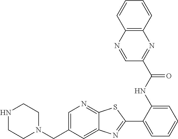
C1(NC(=O)C2=NC3=C(N=C2)C=CC=C3)=CC=CC=C1C1=NC2=CC(CN3CCNCC3)=CN=C2S1
